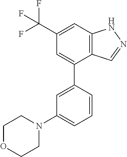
C12=C(C=C(C(F)(F)F)C=C1C1=CC(N3CCOCC3)=CC=C1)NN=C2
